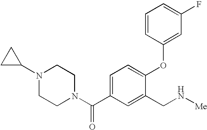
C1=C(C(N2CCN(C3CC3)CC2)=O)C=C(CN[Me])C(OC2=CC(F)=CC=C2)=C1
